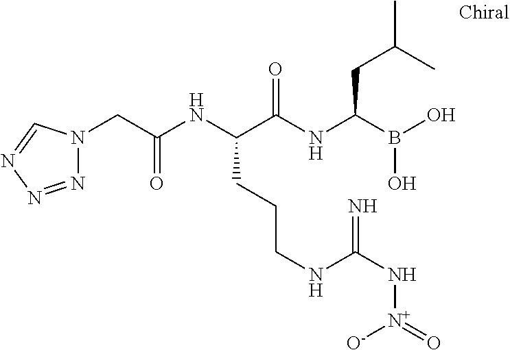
C(C(NC(C(NC(B(O)O)CC(C)C)=O)CCCNC(N[N+](=O)[O-])=N)=O)N1N=NN=C1
